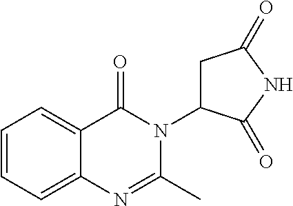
C1=CC=C2C(=C1)C(=O)N(C1CC(=O)NC1=O)C(C)=N2
